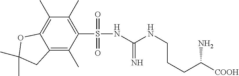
C12=C(C)C(S(NC(NCCCC([COOH])N)=N)(=O)=O)=C(C)C(C)=C1OC(C)(C)C2
